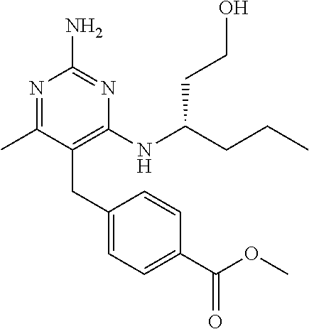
N1=C(C)C(CC2=CC=C(C(OC)=O)C=C2)=C(NC(CCO)CCC)N=C1N
